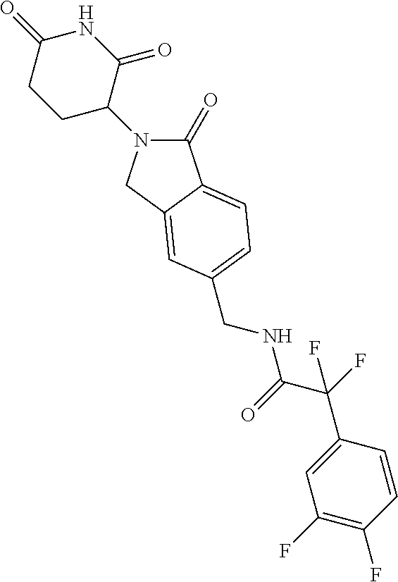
C1(=O)N(C2C(=O)NC(=O)CC2)CC2=CC(CNC(=O)C(C3=CC(F)=C(F)C=C3)(F)F)=CC=C12
